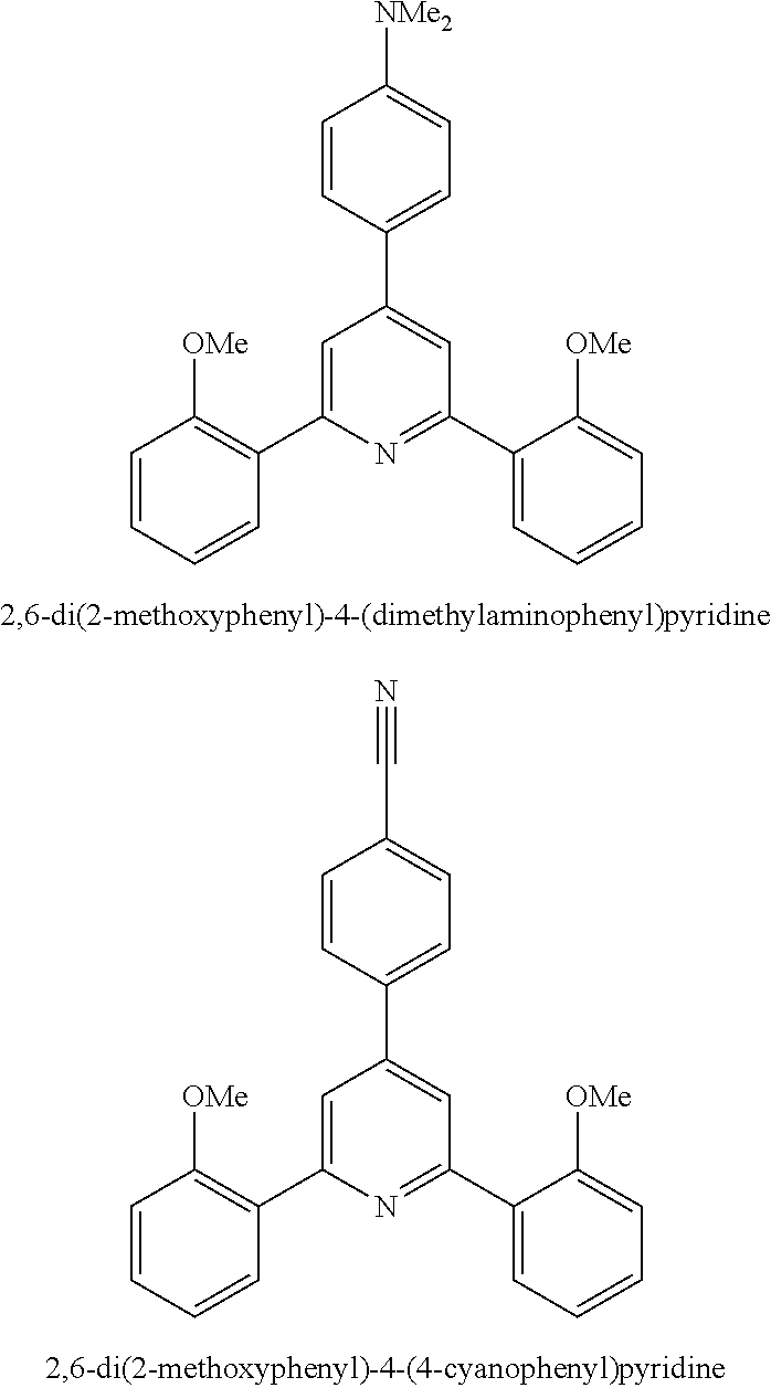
C1=CC=CC(C2=CC(C3=CC=C([NMe2])C=C3)=CC(C3=CC=CC=C3[OMe])=N2)=C1[OMe].C1=CC=CC(C2=CC(C3=CC=C(C#N)C=C3)=CC(C3=CC=CC=C3[OMe])=N2)=C1[OMe]
